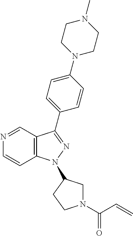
N1=CC2=C(C=C1)N(C1CN(C(C=C)=O)CC1)N=C2C1=CC=C(N2CCN(C)CC2)C=C1
